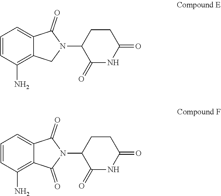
C1=CC(N)=C2C(=C1)C(=O)N(C1C(=O)NC(=O)CC1)C2.C1=CC(N)=C2C(=C1)C(=O)N(C1C(=O)NC(=O)CC1)C2=O
